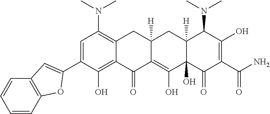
C1=C(C2=CC3=C(C=CC=C3)O2)C(O)=C2C(=C1N(C)C)CC1([H])C(=C(O)C3(O)C([H])(C1)C(N(C)C)C(O)=C(C(N)=O)C3=O)C2=O
